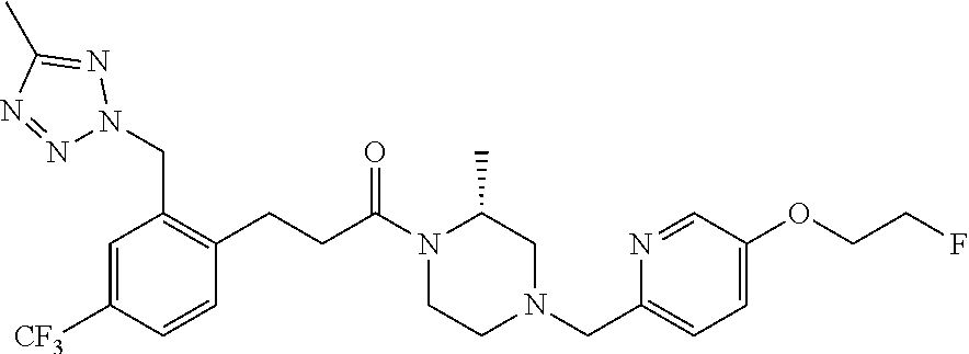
N1(C(CCC2=C(CN3N=NC(C)=N3)C=C([CF3])C=C2)=O)CCN(CC2=CC=C(OCCF)C=N2)CC1C
